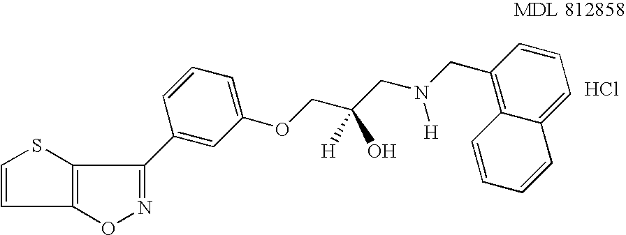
O1N=C(C2=CC(OCC(CN(CC3=C4C=CC=CC4=CC=C3)[H])(O)[H])=CC=C2)C2=C1C=CS2.[HCl]
